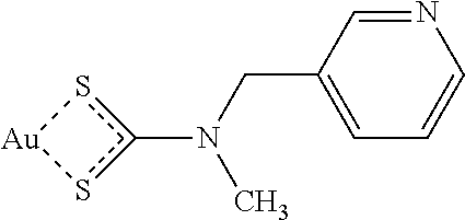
CN(CC1=CC=CN=C1)c1s[Au]s1
